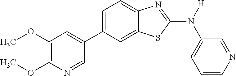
C1(OC)=C(OC)N=CC(C2=CC=C3C(=C2)SC(N([H])C2=CC=CN=C2)=N3)=C1
